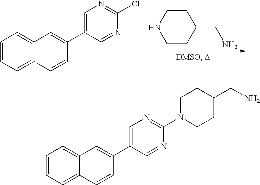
C1=CC=C2C(=C1)C=C(C1=CN=C(Cl)N=C1)C=C2.C1CNCCC1CN.C1=CC=C2C(=C1)C=C(C1=CN=C(N3CCC(CN)CC3)N=C1)C=C2
